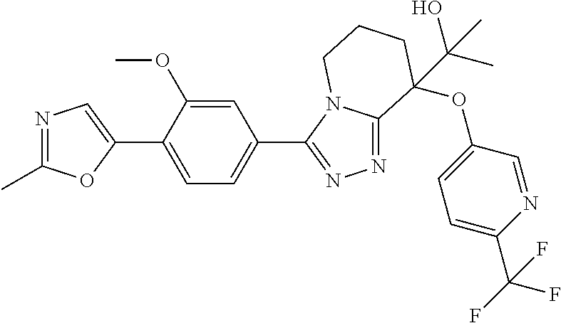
N1=C(C)OC(C2=CC=C(C3=NN=C4N3CCCC4(OC3=CC=C(C(F)(F)F)N=C3)C(O)(C)C)C=C2OC)=C1
